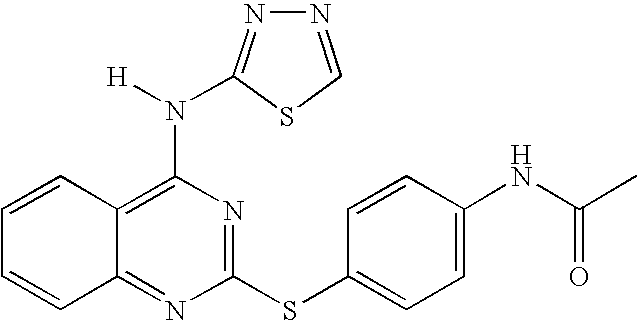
C12=NC(SC3=CC=C(NC(C)=O)C=C3)=NC(N([H])C3=NN=CS3)=C1C=CC=C2
